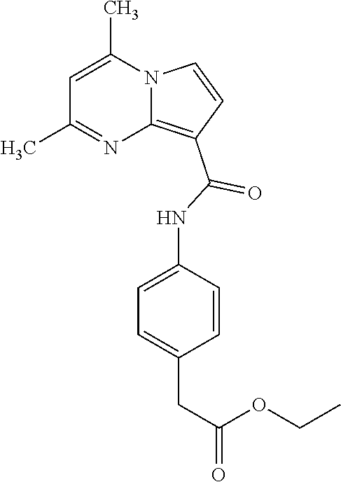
C1=C(C)N2C(=C(C(=O)NC3=CC=C(CC(OCC)=O)C=C3)C=C2)N=C1C
